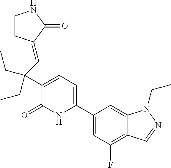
C1(C2=CC=C(C(CC)(C=C3CCNC3=O)CC)C(=O)N2)=CC(F)=C2C(=C1)N(CC)N=C2
